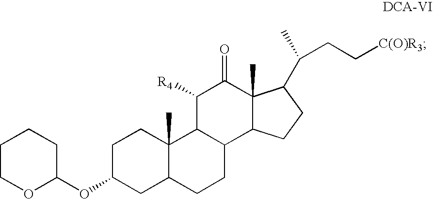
C1C(OC2CCCCO2)CC2C(C)(C1)C1C(CC2)C2C(C)(C(=O)C1[R4])C(C(C)CC[C(O)R3])CC2
